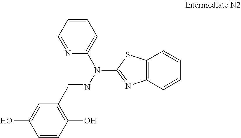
C1=CC(O)=C(C=NN(C2=NC3=C(S2)C=CC=C3)C2=CC=CC=N2)C=C1O
